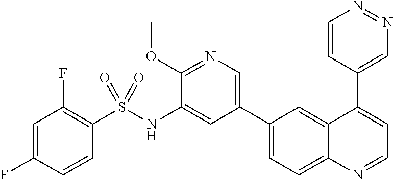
FC1=CC(F)=C(S(NC2=CC(C3=CC=C4C(=C3)C(C3=CN=NC=C3)=CC=N4)=CN=C2OC)(=O)=O)C=C1
